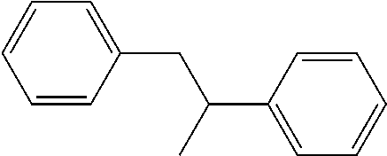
C1=CC(CC(C)C2=CC=CC=C2)=CC=C1
